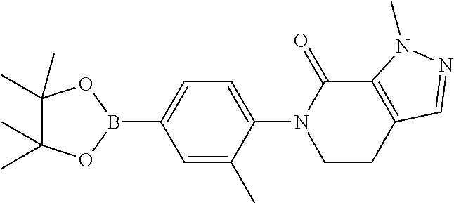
C1(B2OC(C)(C)C(C)(C)O2)=CC=C(N2CCC3=C(C2=O)N(C)N=C3)C(C)=C1
